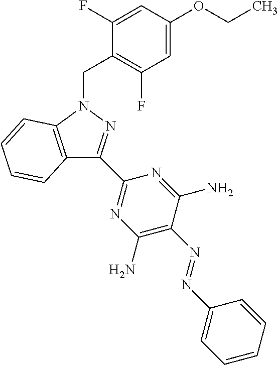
C1(F)=CC(OCC)=CC(F)=C1CN1C2=C(C=CC=C2)C(C2=NC(N)=C(N=NC3=CC=CC=C3)C(N)=N2)=N1
